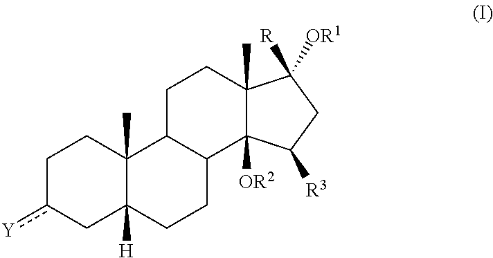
C1c([Y])CC2([H])C(C)(C1)C1C(CC2)C2([OR2])C(C)(CC1)C([R])([OR1])CC2[R3]
